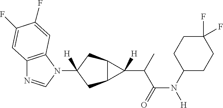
C12=C(N(C3([H])CC4C(C3)C4(C(C(N([H])C3CCC(F)(F)CC3)=O)C)[H])C=N1)C=C(F)C(F)=C2
